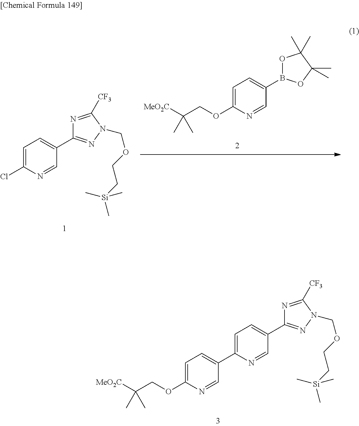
B1(C2=CC=C(OCC([MeO2C])(C)C)N=C2)OC(C)(C)C(C)(C)O1.C1(Cl)=CC=C(C2=NN(COCC[Si](C)(C)C)C([CF3])=N2)C=N1.N1=C([CF3])N(COCC[Si](C)(C)C)N=C1C1=CC=C(C2=CC=C(OCC([MeO2C])(C)C)N=C2)N=C1
